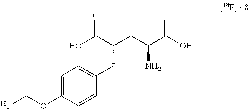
C(C(O)=O)(N)CC(CC1=CC=C(OC[18F])C=C1)C(O)=O
